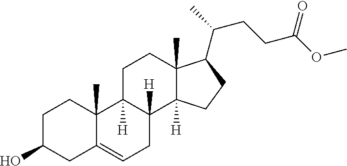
C1C(O)CC2=CCC3([H])C([H])(C2(C)C1)CCC1(C)C3([H])CCC1C(CCC(OC)=O)C
